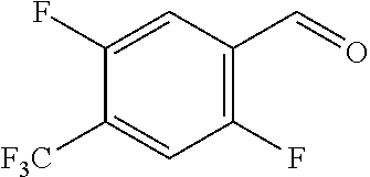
C1(F)=CC(C=O)=C(F)C=C1[F3C]
